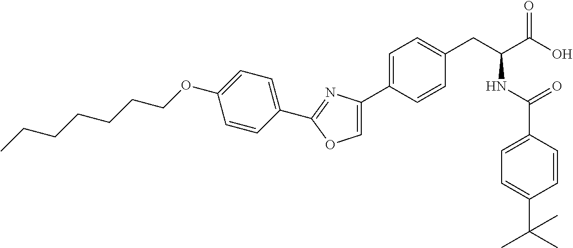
CCCCCCCOC1=CC=C(C2=NC(C3=CC=C(CC(C(O)=O)NC(C4=CC=C(C(C)(C)C)C=C4)=O)C=C3)=CO2)C=C1
